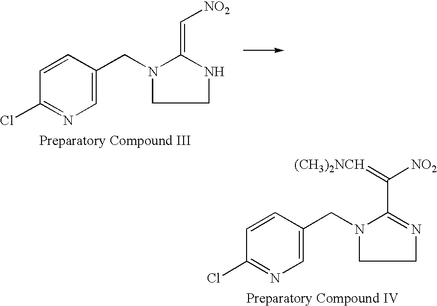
C1(Cl)=NC=C(CN2C(=C[NO2])NCC2)C=C1.C1(Cl)=NC=C(CN2C(C([NO2])=[(CH3)2NCH])=NCC2)C=C1
